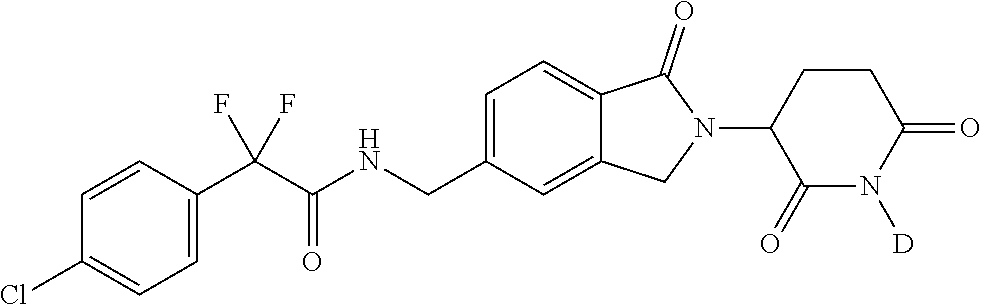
C1=CC(C(C(NCC2=CC=C3C(=C2)CN(C2C(=O)N([D])C(=O)CC2)C3=O)=O)(F)F)=CC=C1Cl
